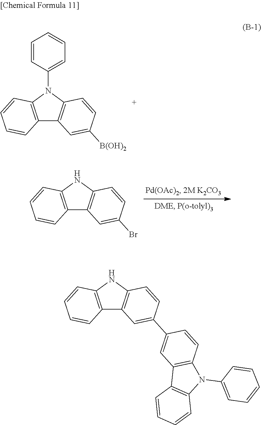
C1=CC(N2C3=C(C4=C2C=CC([B(OH)2])=C4)C=CC=C3)=CC=C1.N1C2=C(C3=C1C=CC(Br)=C3)C=CC=C2.N1C2=C(C3=C1C=CC(C1=CC4=C(C=C1)N(C1=CC=CC=C1)C1=C4C=CC=C1)=C3)C=CC=C2
